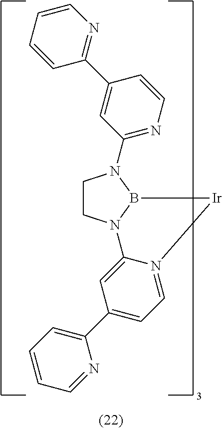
C1CN2B(N1C1=NC=CC(C3=NC=CC=C3)=C1)[Ir]N1=CC=C(C3=CC=CC=N3)C=C21
